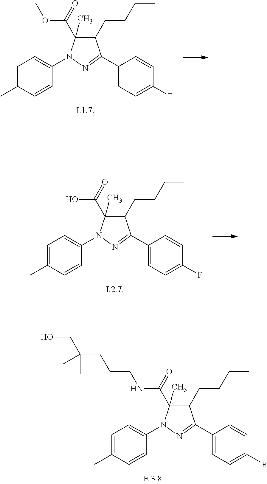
C1(F)=CC=C(C2=NN(C3=CC=C(C)C=C3)C(C(=O)OC)(C)C2CCCC)C=C1.C1(F)=CC=C(C2=NN(C3=CC=C(C)C=C3)C(C(=O)O)(C)C2CCCC)C=C1.C1(F)=CC=C(C2=NN(C3=CC=C(C)C=C3)C(C(=O)NCCCC(CO)(C)C)(C)C2CCCC)C=C1
